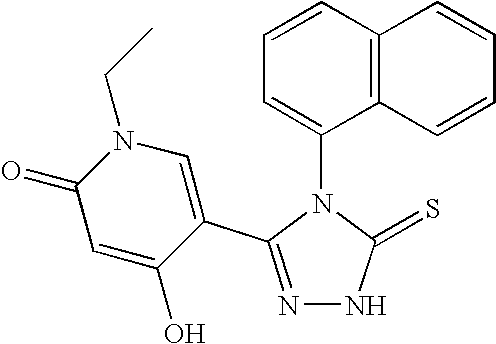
N1=C(C2=CN(CC)C(=O)C=C2O)N(C2=CC=CC3=C2C=CC=C3)C(=S)N1
